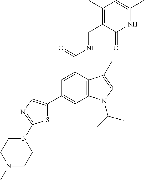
N1C(C)=CC(C)=C(CNC(C2=CC(C3=CN=C(N4CCN(C)CC4)S3)=CC3=C2C(C)=CN3C(C)C)=O)C1=O
